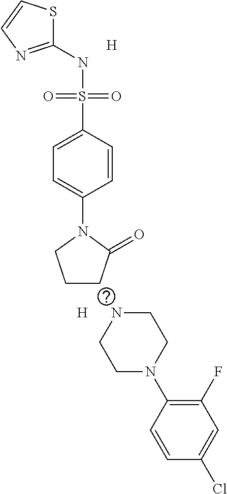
C1(NS(C2=CC=C(N3CCCC3=O)C=C2)(=O)=O)=NC=CS1.[H].[H].N1CCN(C2=C(F)C=C(Cl)C=C2)CC1
